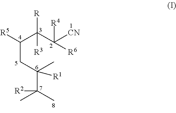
C(CC(C)(C([R2])(C)C)[R1])(C(C([R4])([R6])[CN])([R])[R3])[R5]
